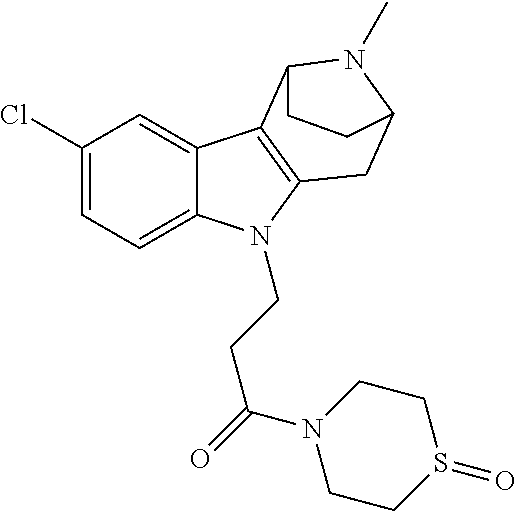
C1(Cl)=CC=C2C(=C1)C1=C(N2CCC(=O)N2CCS(=O)CC2)CC2N(C)C1CC2
